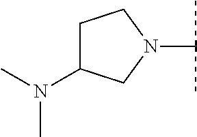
C1C(N(C)C)CN(C(C)C)C1
